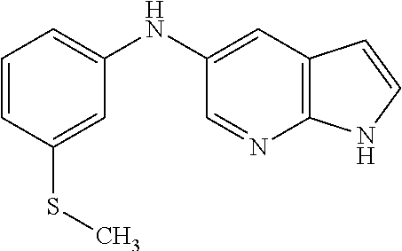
C1=CC(SC)=CC(NC2=CC3=C(N=C2)NC=C3)=C1
